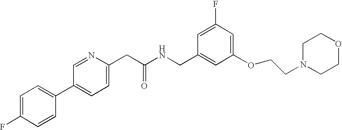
FC1=CC=C(C2=CC=C(CC(NCC3=CC(OCCN4CCOCC4)=CC(F)=C3)=O)N=C2)C=C1
